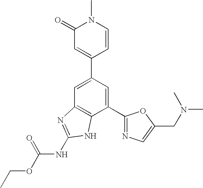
C1=C(C2=CC(=O)N(C)C=C2)C=C(C2=NC=C(CN(C)C)O2)C2=C1N=C(NC(OCC)=O)N2
